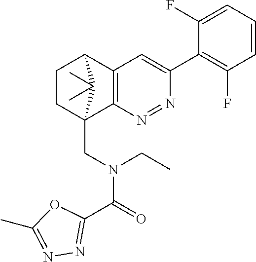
N1=NC2=C(C=C1C1=C(F)C=CC=C1F)C1CCC2(CN(C(=O)C2=NN=C(C)O2)CC)C1(C)C
